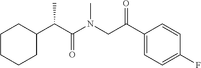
C1CCCC(C(C(=O)N(CC(C2=CC=C(F)C=C2)=O)C)C)C1
